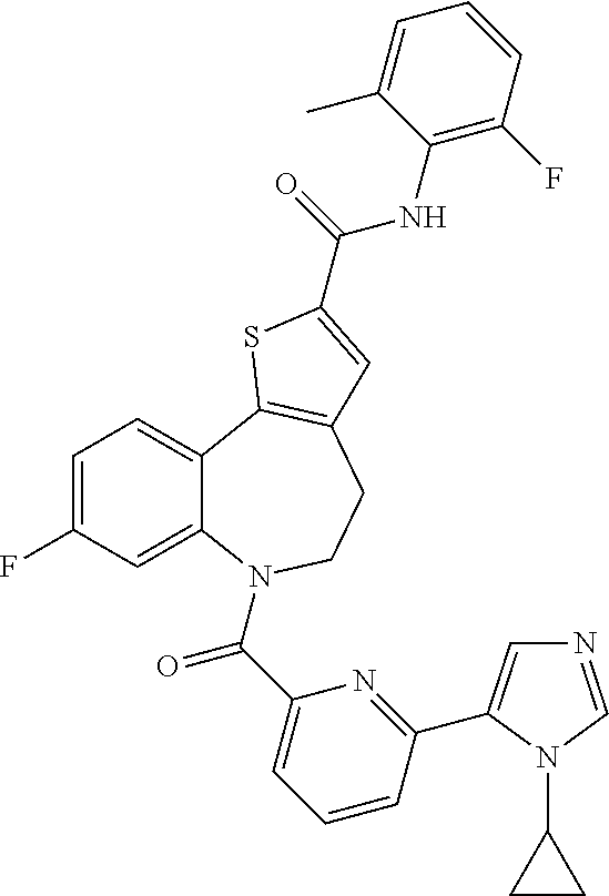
C12=CC=C(F)C=C1N(C(=O)C1=CC=CC(C3=CN=CN3C3CC3)=N1)CCC1=C2SC(C(NC2=C(F)C=CC=C2C)=O)=C1
